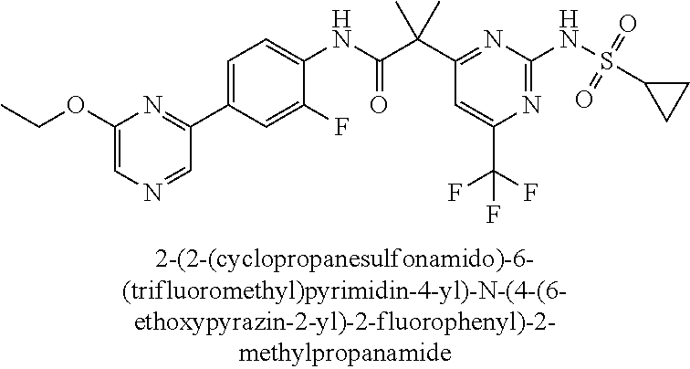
N1=C(NS(=O)(=O)C2CC2)N=C(C(C(NC2=CC=C(C3=NC(OCC)=CN=C3)C=C2F)=O)(C)C)C=C1C(F)(F)F
